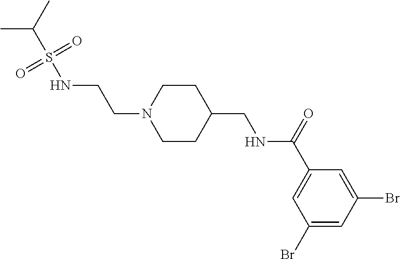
S(NCCN1CCC(CNC(C2=CC(Br)=CC(Br)=C2)=O)CC1)(C(C)C)(=O)=O
